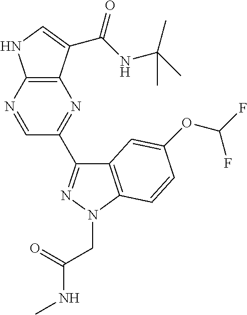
C12=C(C(C(NC(C)(C)C)=O)=CN1)N=C(C1=NN(CC(NC)=O)C3=C1C=C(OC(F)F)C=C3)C=N2
